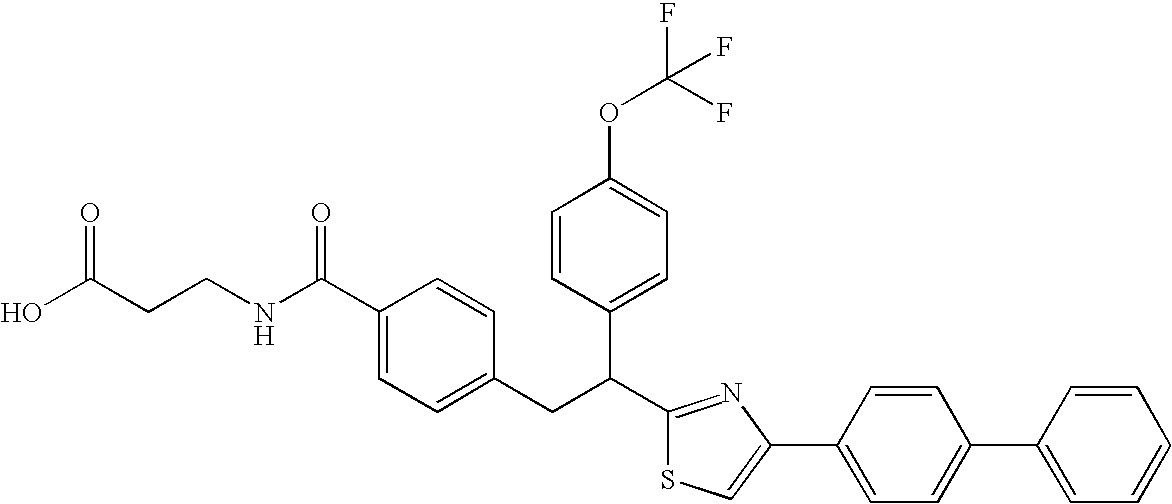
C1(C(NCCC(O)=O)=O)=CC=C(CC(C2=NC(C3=CC=C(C4=CC=CC=C4)C=C3)=CS2)C2=CC=C(OC(F)(F)F)C=C2)C=C1
